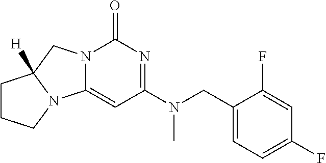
C(N(C1=NC(=O)N2C(=C1)N1C([H])(C2)CCC1)C)C1=CC=C(F)C=C1F
